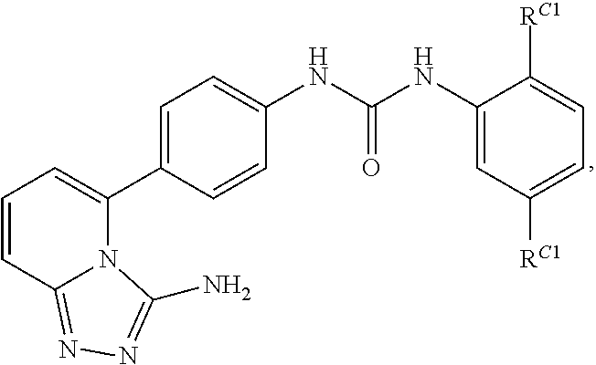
C1(C2=CC=CC3=NN=C(N)N23)=CC=C(NC(NC2=CC([RC1])=CC=C2[RC1])=O)C=C1
